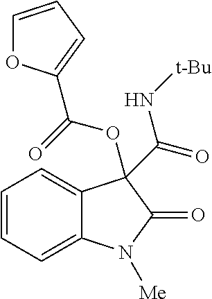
C1=CC=C2C(=C1)C(C(=O)N[t-Bu])(OC(=O)C1=CC=CO1)C(=O)N2[Me]
